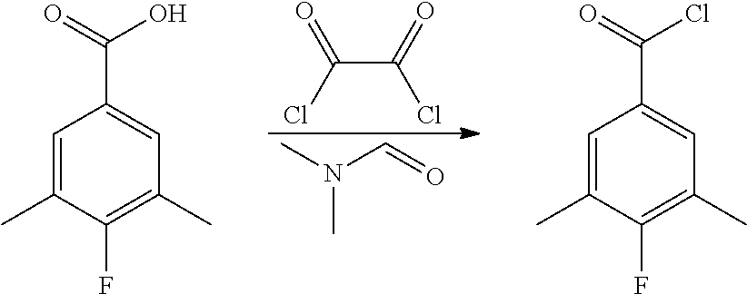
C1=C(C)C(F)=C(C)C=C1C(=O)O.C(C(=O)Cl)(Cl)=O.CN(C=O)C.C1=C(C)C(F)=C(C)C=C1C(=O)Cl
